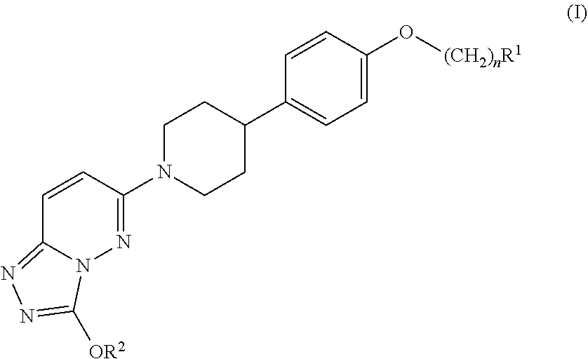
C1=CC(O[(CH2)nR1])=CC=C1C1CCN(C2=NN3C(=NN=C3[OR2])C=C2)CC1
